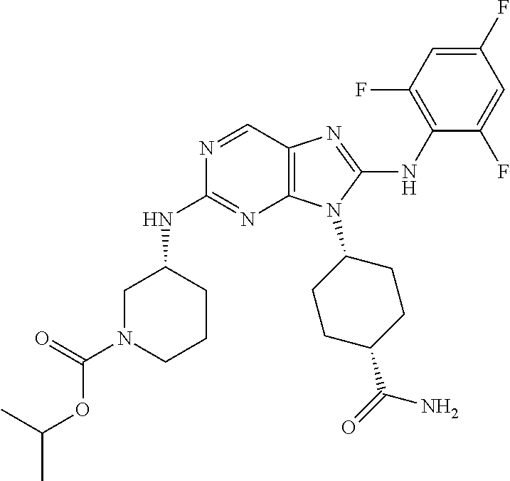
N1=CC2=C(N=C1NC1CN(C(=O)OC(C)C)CCC1)N(C1CCC(C(=O)N)CC1)C(NC1=C(F)C=C(F)C=C1F)=N2
